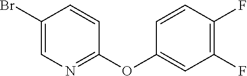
C1(Br)=CN=C(OC2=CC(F)=C(F)C=C2)C=C1
